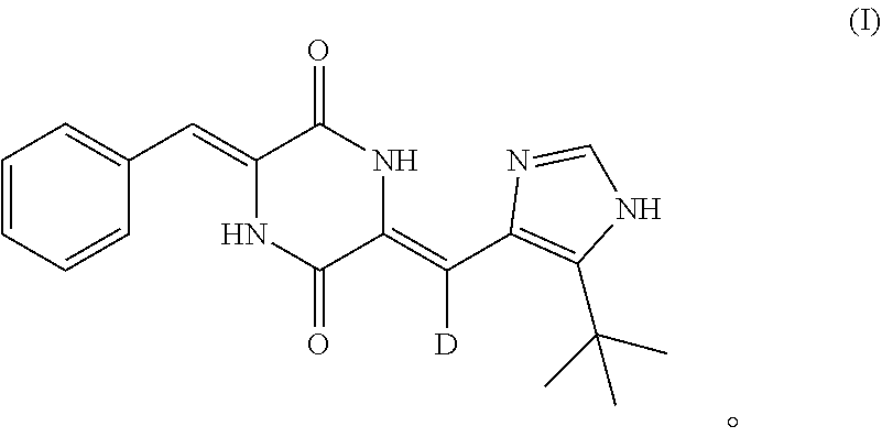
C1(C=C2NC(=O)C(=C(C3=C(C(C)(C)C)NC=N3)[D])NC2=O)=CC=CC=C1
